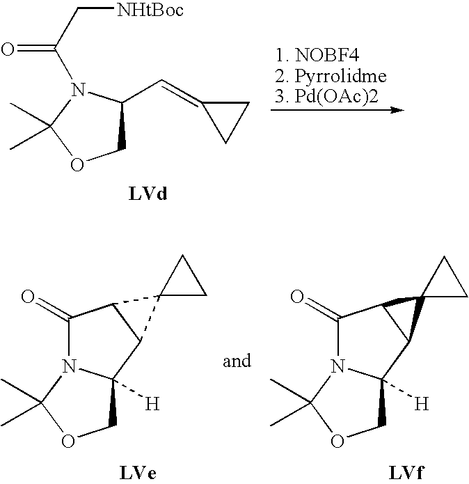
C1(C=C2CC2)COC(C)(C)N1C(C[NHtBoc])=O.C12([H])COC(C)(C)N1C(=O)C1C2C12CC2.C12([H])COC(C)(C)N1C(=O)C1C2C12CC2
